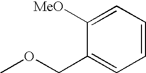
C1=CC=C([MeO])C(COC)=C1
